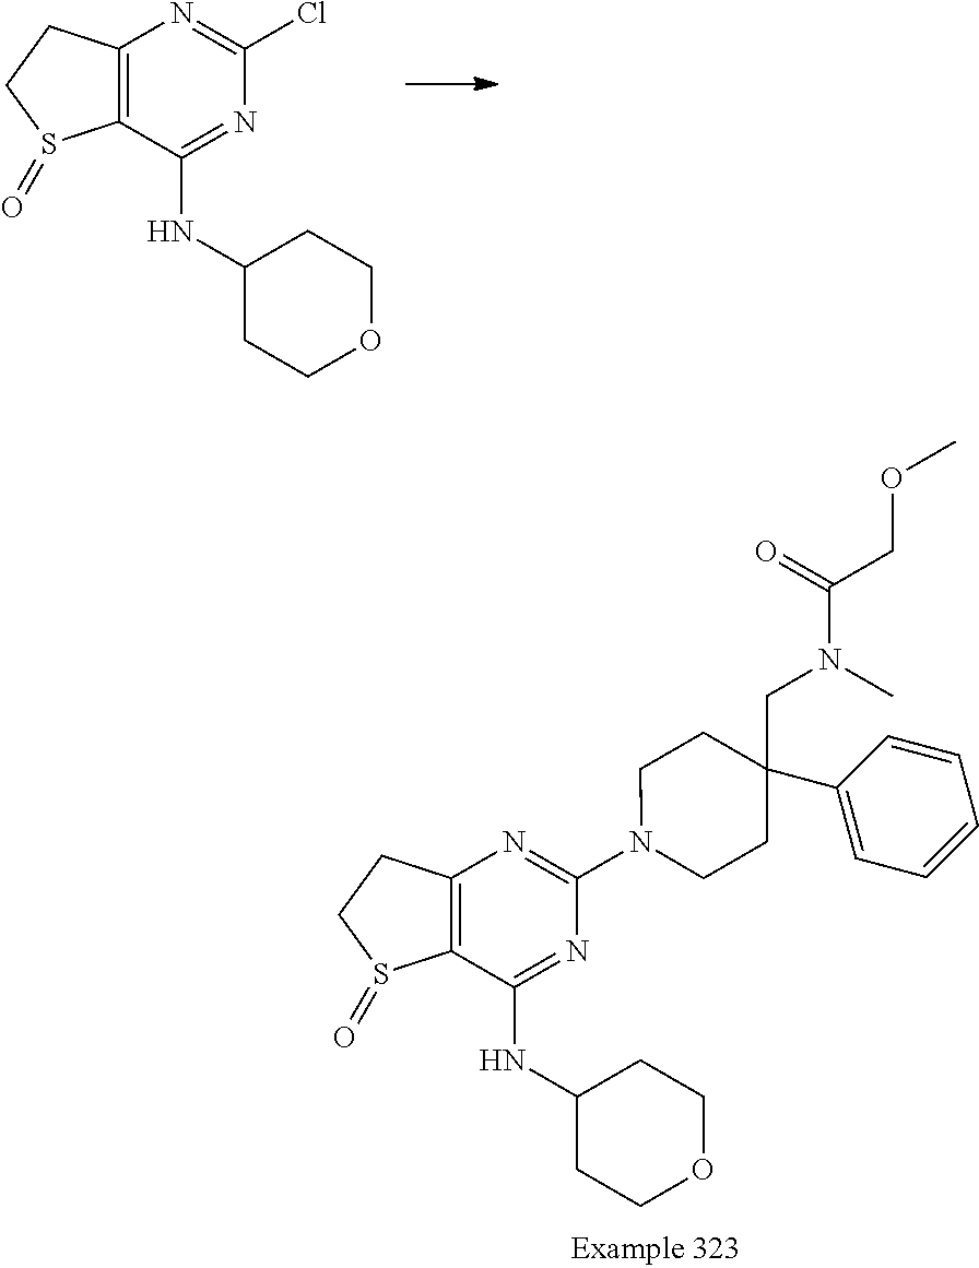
C12=C(C(NC3CCOCC3)=NC(Cl)=N1)S(=O)CC2.C12=C(C(NC3CCOCC3)=NC(N3CCC(C4=CC=CC=C4)(CN(C(=O)COC)C)CC3)=N1)S(=O)CC2
